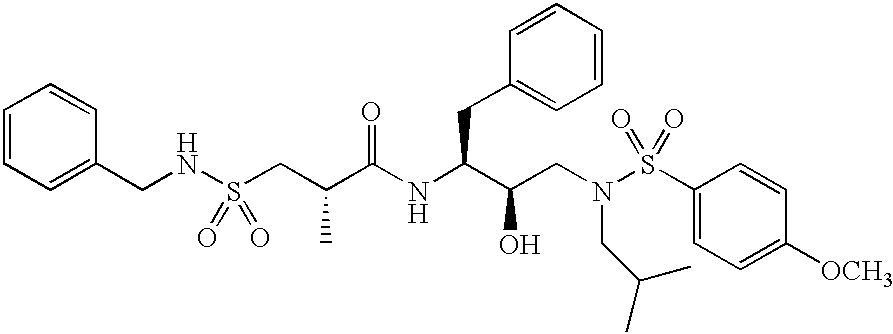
C1=CC=C(CNS(CC(C(NC(C(CN(S(C2=CC=C([OCH3])C=C2)(=O)=O)CC(C)C)O)CC2=CC=CC=C2)=O)C)(=O)=O)C=C1
